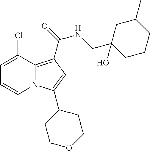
C1=C(Cl)C2=C(C(=O)NCC3(O)CCCC(C)C3)C=C(C3CCOCC3)N2C=C1
